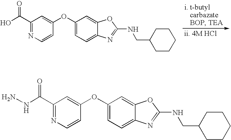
C1(C(O)=O)=NC=CC(OC2=CC=C3C(=C2)OC(NCC2CCCCC2)=N3)=C1.C1(C(NN)=O)=NC=CC(OC2=CC=C3C(=C2)OC(NCC2CCCCC2)=N3)=C1
